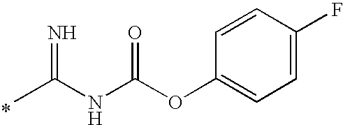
*.CC(NC(OC1=CC=C(F)C=C1)=O)=N
